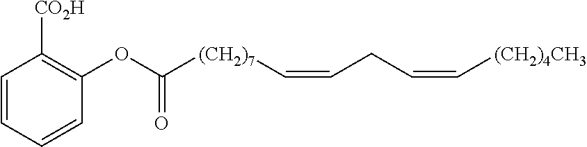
C1=CC=CC(OC([(CH2)7]C=CCC=C[(CH2)4CH3])=O)=C1[CO2H]
